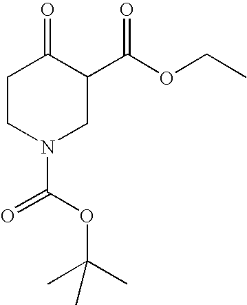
C1CN(C(OC(C)(C)C)=O)CC(C(OCC)=O)C1=O
